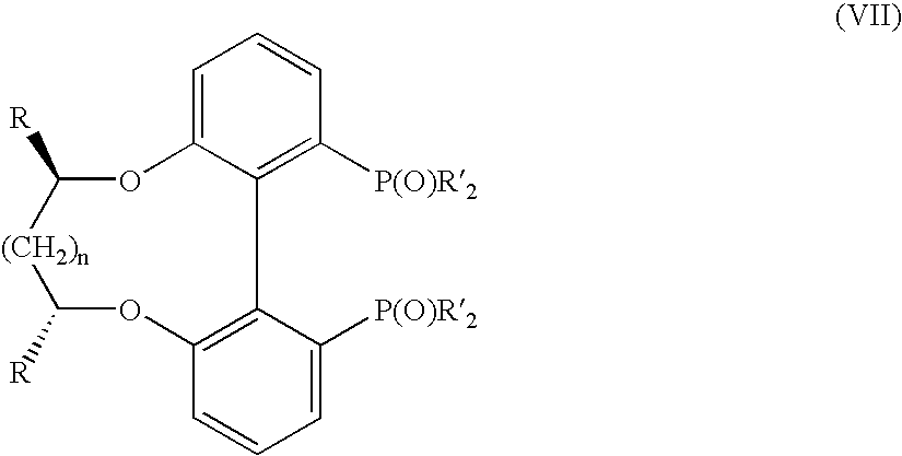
C1=C2C(=C([P(O)R2])C=C1)C1=C(C=CC=C1[P(O)R2])OC([R])[(CH2)n]C([R])O2
